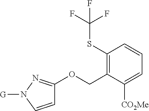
C1(SC(F)(F)F)=C(COC2=NN([G])C=C2)C([CO2Me])=CC=C1
